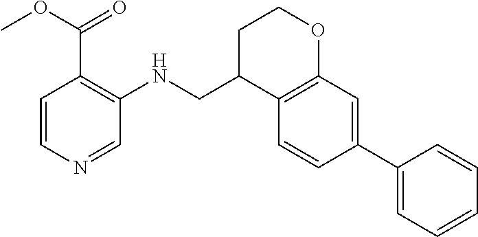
C1C(CNC2=C(C(OC)=O)C=CN=C2)C2=C(OC1)C=C(C1=CC=CC=C1)C=C2
